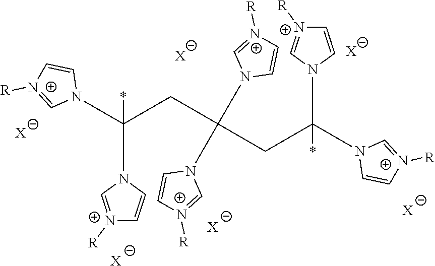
N1(C(CC(CC(N2C=C[N+]([R])=C2)(N2C=C[N+]([R])=C2)*)(N2C=C[N+]([R])=C2)N2C=C[N+]([R])=C2)(N2C=[N+]([R])C=C2)*)C=C[N+]([R])=C1.[X].[X].[X].[X].[X].[X]
